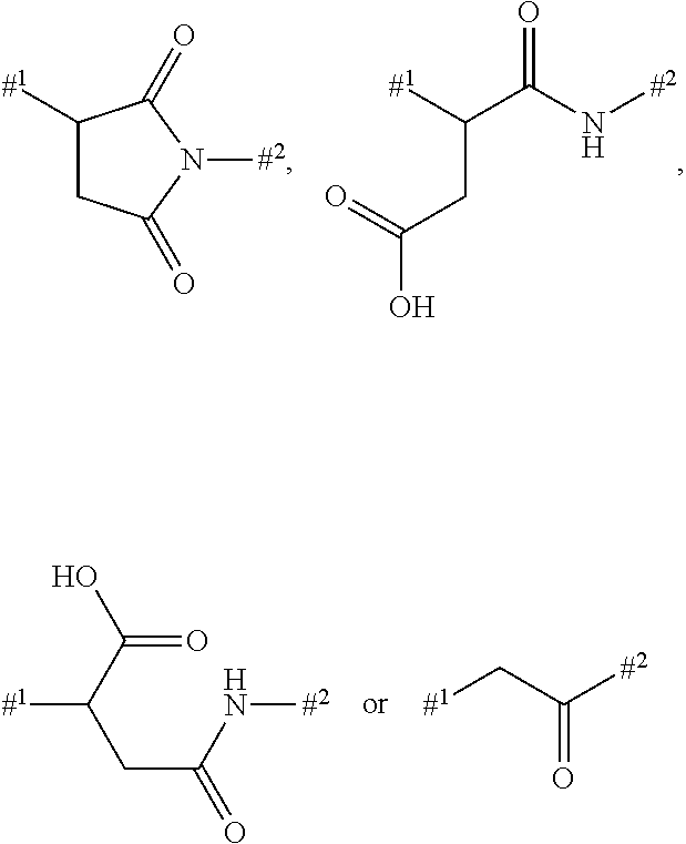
[#2]NC(C([#1])CC(=O)O)=O.C1([#1])CC(=O)N([#2])C1=O.[#1]C(CC(N[#2])=O)C(=O)O.[#1]CC(=O)[#2]
